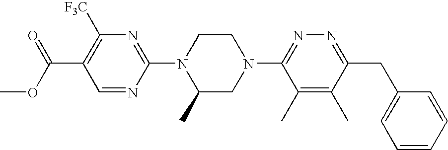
C1=NC(N2C(C)CN(C3=NN=C(CC4=CC=CC=C4)C(C)=C3C)CC2)=NC([F3C])=C1C(OC)=O
